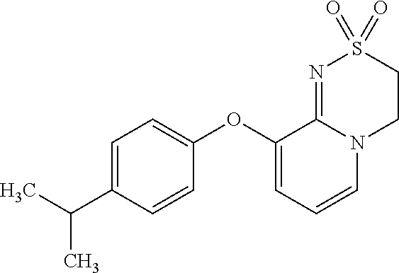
C1(OC2=CC=CN3C2=NS(=O)(=O)CC3)=CC=C(C(C)C)C=C1
